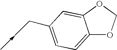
C12=CC=C(CC<-C)C=C1OCO2
